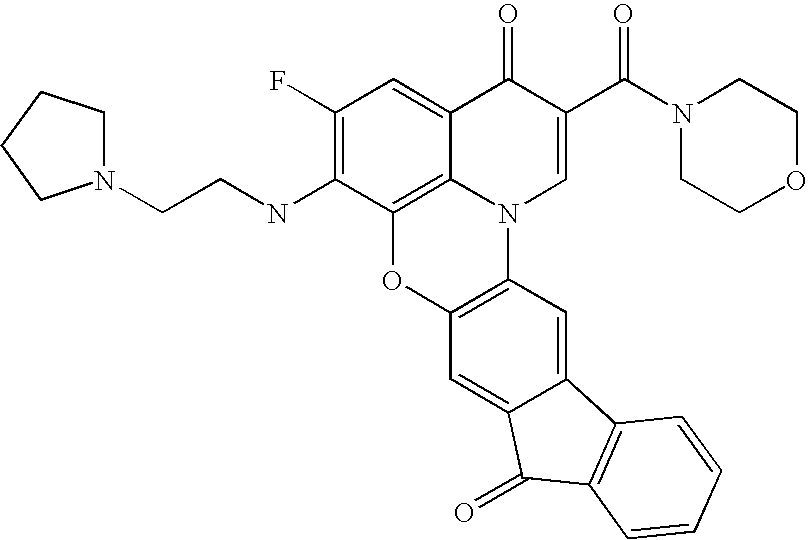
C12=C3C(=CC(F)=C1NCCN1CCCC1)C(=O)C(C(=O)N1CCOCC1)=CN3C1=C(O2)C=C2C(=C1)C1=C(C2=O)C=CC=C1
